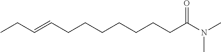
C(=CCCCCCCCC(N(C)C)=O)CC
